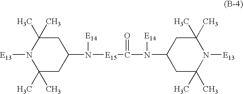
[E13]N1C(C)(C)CC(N([E15]C(N(C2CC(C)(C)N([E13])C(C)(C)C2)[E14])=O)[E14])CC1(C)C
